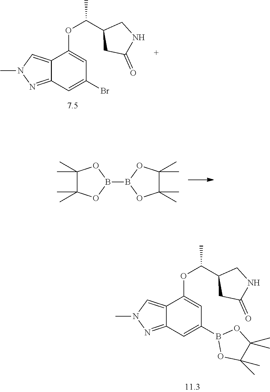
C12=CN(C)N=C1C=C(Br)C=C2OC(C1CC(=O)NC1)C.C1(C)(C)C(C)(C)OB(B2OC(C)(C)C(C)(C)O2)O1.C12=CN(C)N=C1C=C(B1OC(C)(C)C(C)(C)O1)C=C2OC(C1CC(=O)NC1)C
